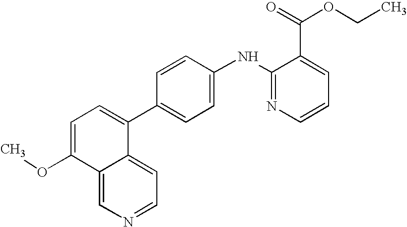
C12=CN=CC=C1C(C1=CC=C(NC3=NC=CC=C3C(=O)OCC)C=C1)=CC=C2OC
